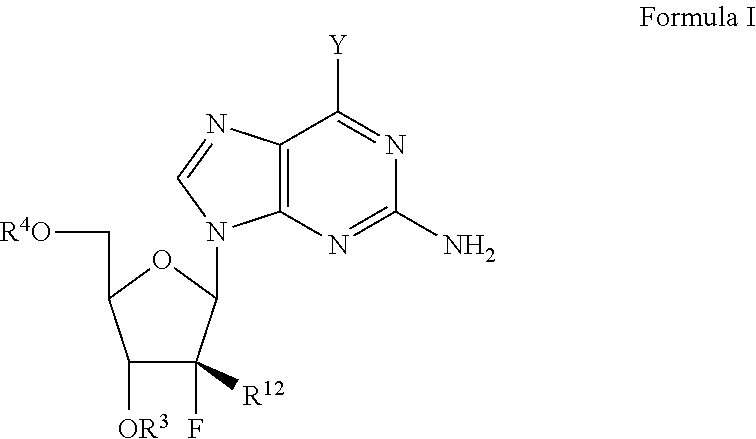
C12=C(N=C(N)N=C1[Y])N(C1C(F)([R12])C([OR3])C(C[R4O])O1)C=N2
